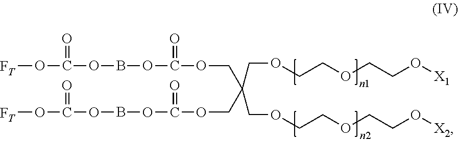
[FT]OC(=O)OBOC(=O)OCC(COC(OBOC(O[FT])=O)=O)(COCCOCCO[X1])COCCOCCO[X2]
